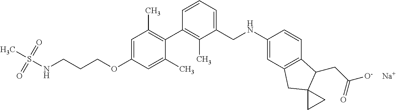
C1=C(OCCCNS(C)(=O)=O)C=C(C)C(C2=C(C)C(CNC3=CC4=C(C=C3)C(CC(=O)[O-])C3(C4)CC3)=CC=C2)=C1C.[Na]
